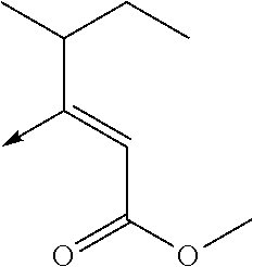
C(C(OC)=O)=C(->C)C(C)CC
